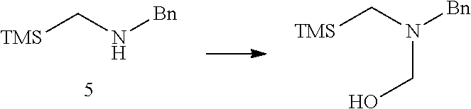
[TMS]CN[Bn].[TMS]CN([Bn])CO
